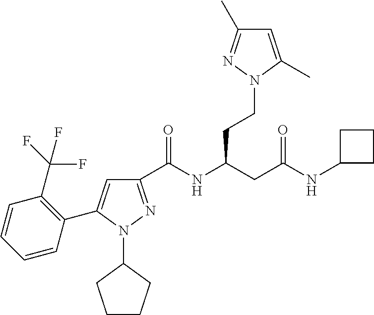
C1(C(NC(CC(NC2CCC2)=O)CCN2C(C)=CC(C)=N2)=O)=NN(C2CCCC2)C(C2=C(C(F)(F)F)C=CC=C2)=C1
